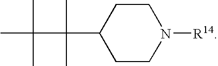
C1CC(C(C(C)(C)C)(C)C)CCN1[R14]
